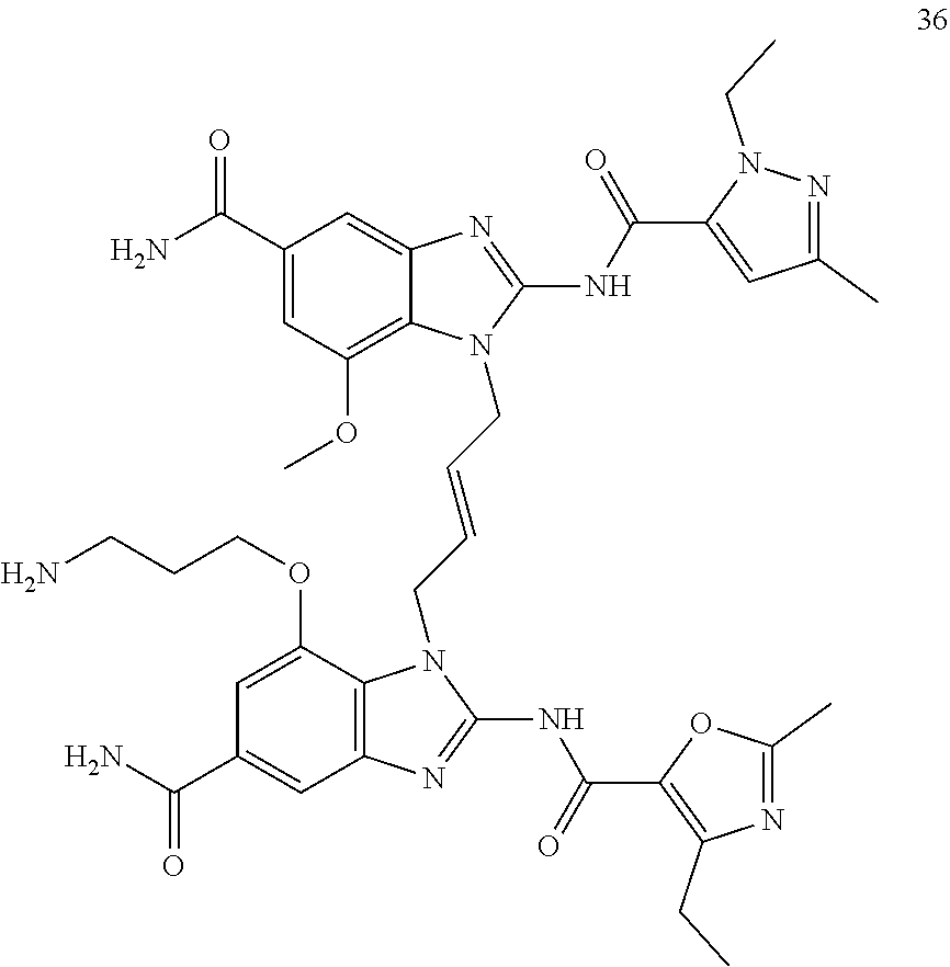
C1(C(N)=O)=CC(OC)=C2C(=C1)N=C(NC(C1=CC(C)=NN1CC)=O)N2CC=CCN1C2=C(C=C(C(N)=O)C=C2OCCCN)N=C1NC(C1=C(CC)N=C(C)O1)=O
